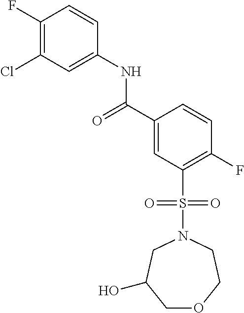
C1(F)=C(Cl)C=C(NC(C2=CC(S(=O)(=O)N3CC(O)COCC3)=C(F)C=C2)=O)C=C1
